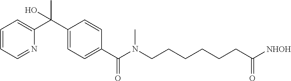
C1(C(C2=CC=CC=N2)(C)O)=CC=C(C(=O)N(CCCCCCC([NHOH])=O)C)C=C1
